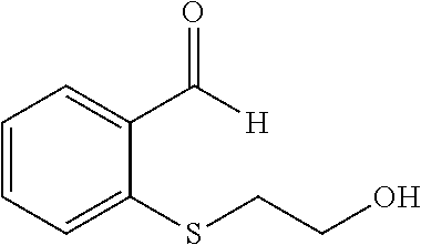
C1=CC=C(SCCO)C(C([H])=O)=C1
